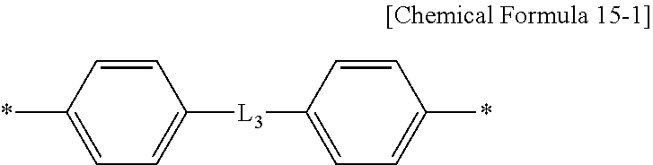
C1(*)=CC=C([L3]C2=CC=C(*)C=C2)C=C1
